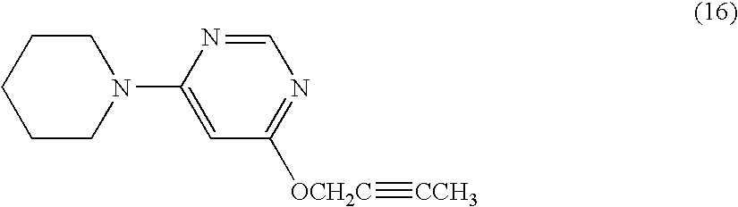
C1CN(C2=CC([OCH2C]#[CCH3])=NC=N2)CCC1
